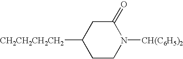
C1CN([CH(C6H5)2])C(=O)CC1[CH2CH2CH2CH2]
